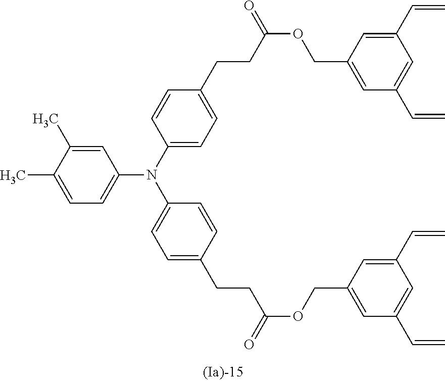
C1=CC(N(C2=CC=C(CCC(OCC3=CC(C=C)=CC(C=C)=C3)=O)C=C2)C2=CC=C(C)C(C)=C2)=CC=C1CCC(OCC1=CC(C=C)=CC(C=C)=C1)=O
